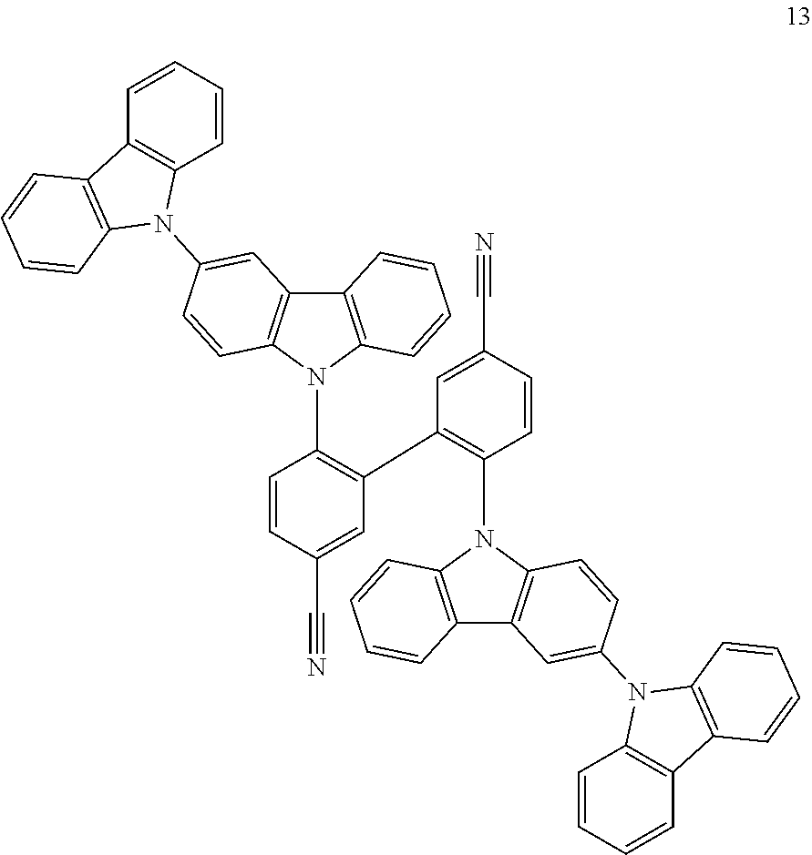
C1=CC(C#N)=CC(C2=C(N3C4=C(C5=C3C=CC(N3C6=C(C=CC=C6)C6=C3C=CC=C6)=C5)C=CC=C4)C=CC(C#N)=C2)=C1N1C2=C(C3=C1C=CC(N1C4=C(C=CC=C4)C4=C1C=CC=C4)=C3)C=CC=C2
